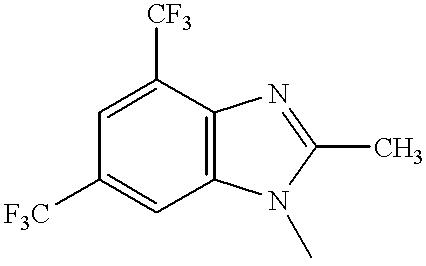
[F3C]C1=CC2=C(C([CF3])=C1)N=C(C)N2C
